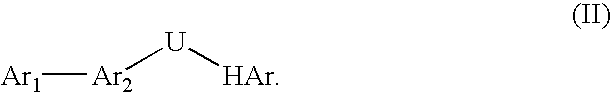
[Ar1][Ar2][U][HAr]
